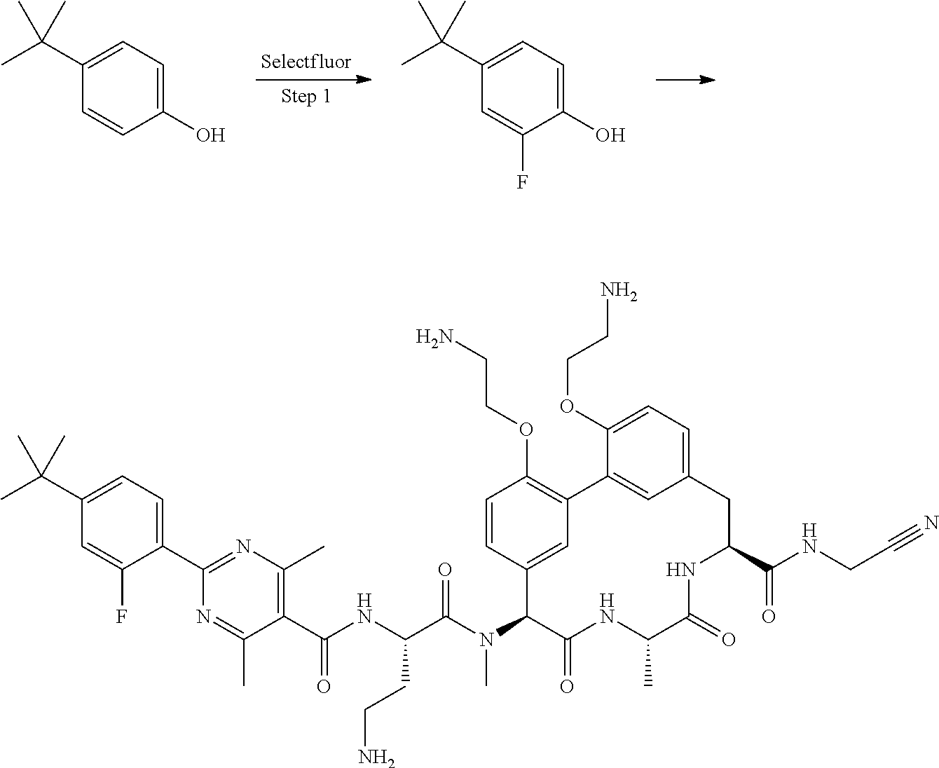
C1(C(C)(C)C)=CC=C(O)C=C1.C1(C(C)(C)C)=CC=C(O)C(F)=C1.C1(C(NC(C(N(C2C(=O)NC(C)C(=O)NC(C(NCC#N)=O)CC3=CC=C(OCCN)C(=C3)C3=C(OCCN)C=CC2=C3)C)=O)CCN)=O)=C(C)N=C(C2=CC=C(C(C)(C)C)C=C2F)N=C1C
